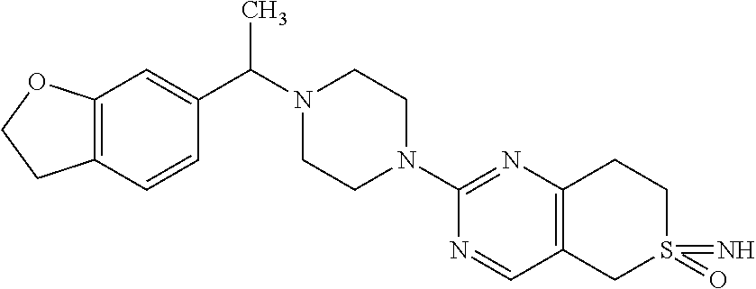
C12=C(C=CC(C(N3CCN(C4=NC5=C(C=N4)CS(=O)(=N)CC5)CC3)C)=C1)CCO2
